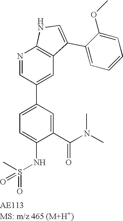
N1=CC(C2=CC=C(NS(=O)(C)=O)C(C(N(C)C)=O)=C2)=CC2=C1NC=C2C1=CC=CC=C1OC
